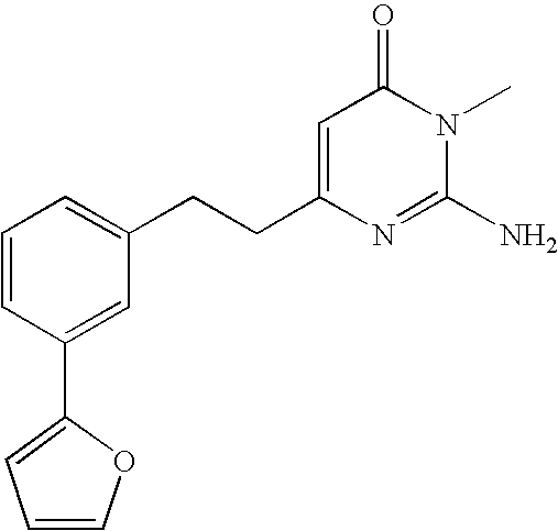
C1=CC(C2=CC=CO2)=CC(CCC2=CC(=O)N(C)C(N)=N2)=C1
